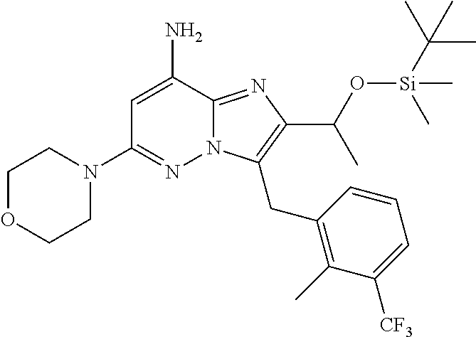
C1(N)=CC(N2CCOCC2)=NN2C1=NC(C(O[Si](C)(C(C)(C)C)C)C)=C2CC1=C(C)C([CF3])=CC=C1
